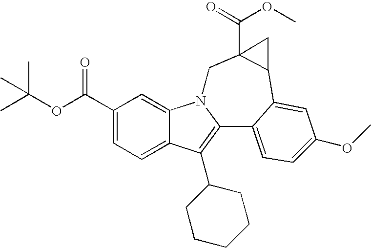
C1(C(OC(C)(C)C)=O)=CC=C2C(=C1)N1C(=C2C2CCCCC2)C2=CC=C(OC)C=C2C2C(C(OC)=O)(C1)C2
